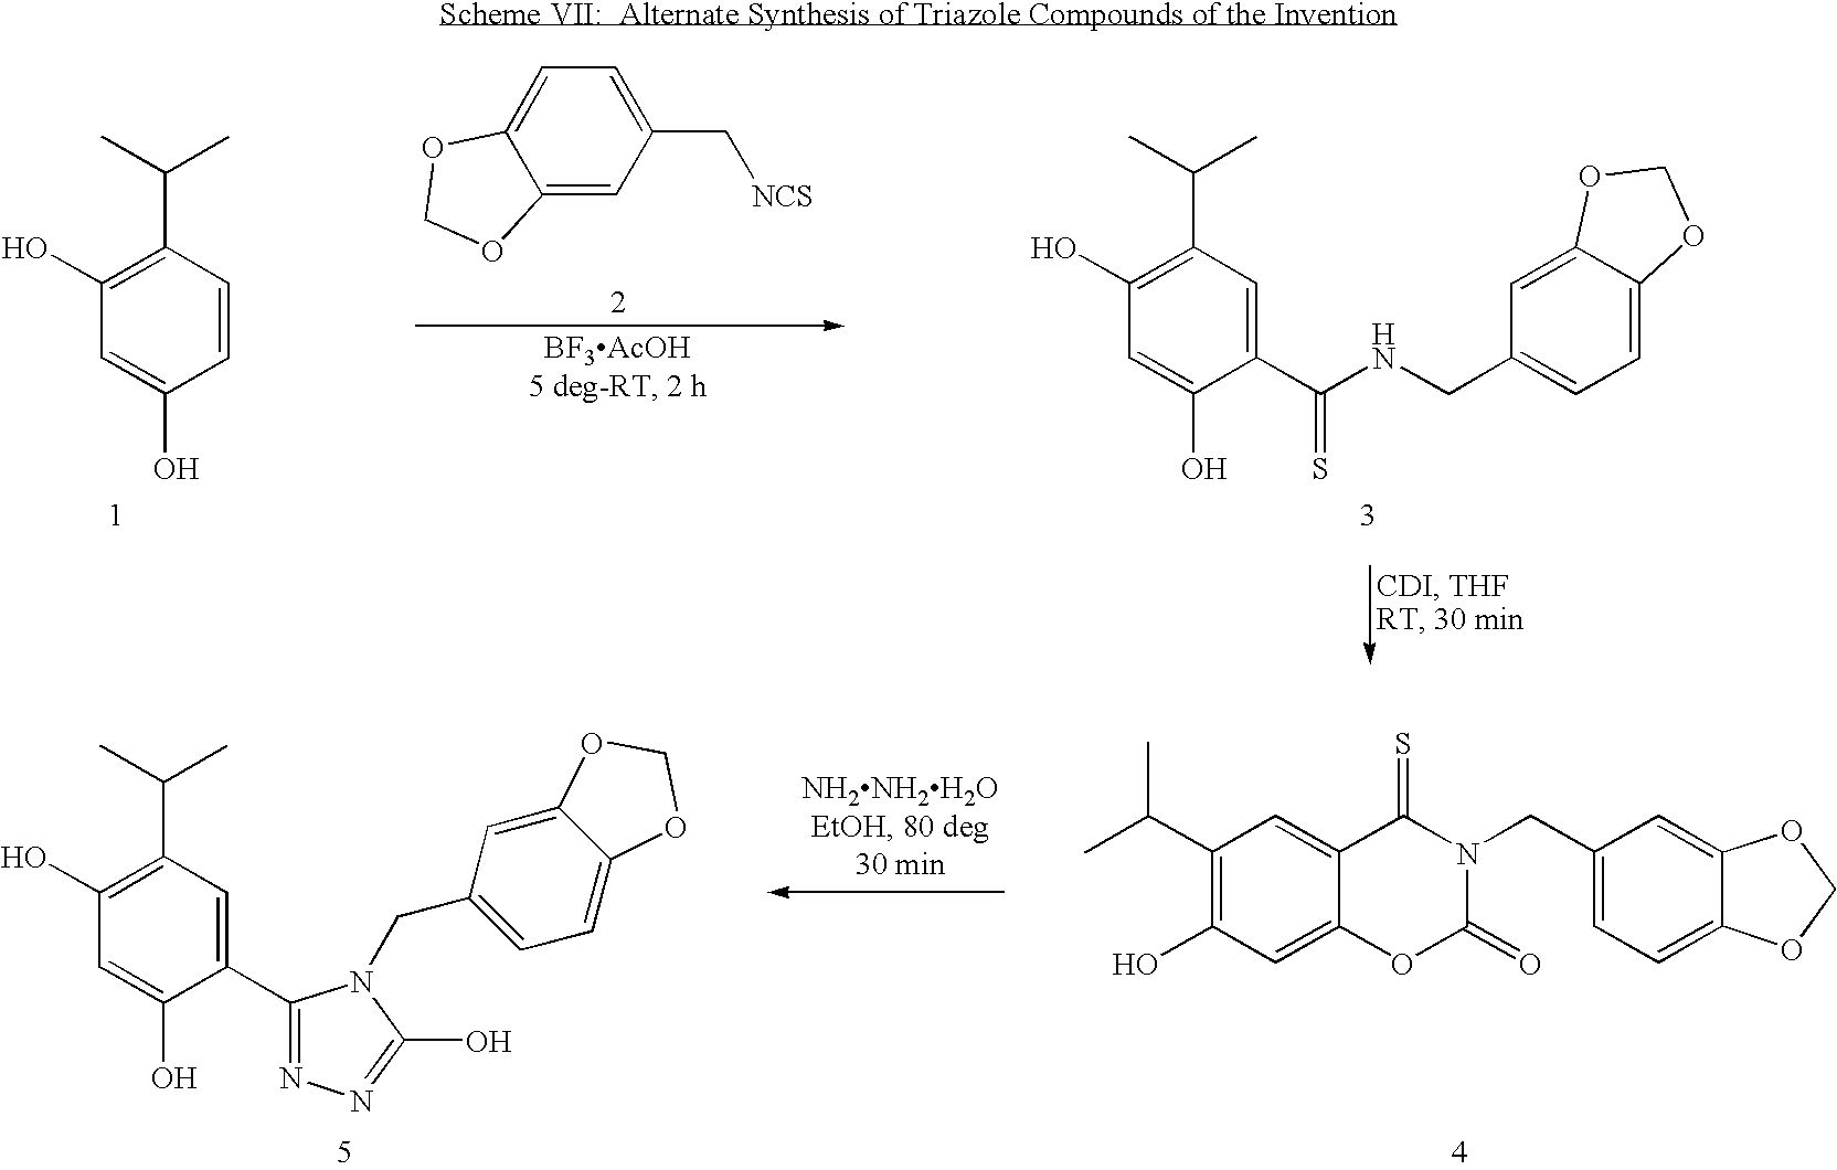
C12=CC(C[NCS])=CC=C1OCO2.C1(C(NCC2=CC=C3C(=C2)OCO3)=S)=CC(C(C)C)=C(O)C=C1O.C1=CC(C(C)C)=C(O)C=C1O.C1(C2=NN=C(O)N2CC2=CC=C3C(=C2)OCO3)=CC(C(C)C)=C(O)C=C1O.C1(C(C)C)=C(O)C=C2C(=C1)C(=S)N(CC1=CC=C3C(=C1)OCO3)C(=O)O2
